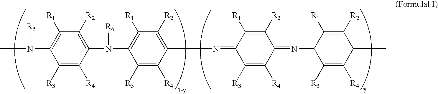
C1([R3])=C([R4])C(N(C2=C([R1])C([R2])=C(N=C3C([R3])=C([R4])C(=NC4C([R3])=C([R4])C(C)C([R2])=C4[R1])C([R2])=C3[R1])C([R4])=C2[R3])[R6])=C([R2])C([R1])=C1N(C)[R5]
